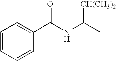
C1=CC=CC(C(NC(C)[CH(CH3)2])=O)=C1
